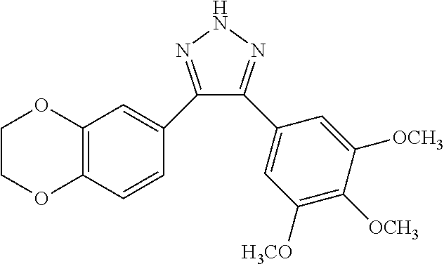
C1(C2=CC3=C(C=C2)OCCO3)=NNN=C1C1=CC([H3CO])=C([OCH3])C([OCH3])=C1
